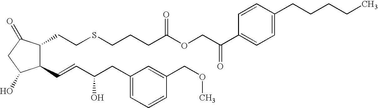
C1(C=CC(CC2=CC=CC(COC)=C2)O)C(CCSCCCC(OCC(C2=CC=C(CCCCC)C=C2)=O)=O)C(=O)CC1O
